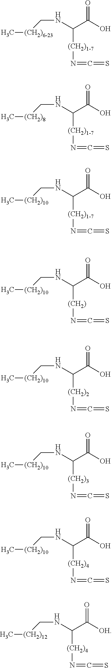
C[(CH2)6-23]CNC(C(=O)O)[(CH2)1-7]N=C=S.C[(CH2)8]CNC(C(=O)O)[(CH2)1-7]N=C=S.C[(CH2)10]CNC(C(=O)O)[(CH2)1-7]N=C=S.C[(CH2)10]CNC(C(=O)O)[(CH2)]N=C=S.C[(CH2)10]CNC(C(=O)O)[(CH2)2]N=C=S.C[(CH2)10]CNC(C(=O)O)[(CH2)3]N=C=S.C[(CH2)10]CNC(C(=O)O)[(CH2)4]N=C=S.C[(CH2)12]CNC(C(=O)[OH])[(CH2)4]N=C=S
